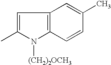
C1=C(C)N([(CH2)2OCH3])C2=C1C=C(C)C=C2
